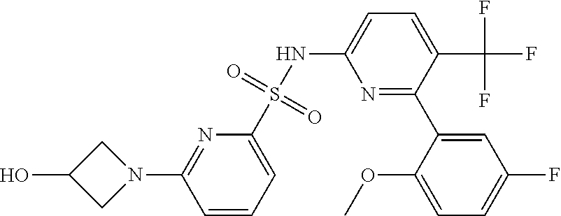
C1C(O)CN1C1=NC(S(NC2=CC=C(C(F)(F)F)C(C3=CC(F)=CC=C3OC)=N2)(=O)=O)=CC=C1
